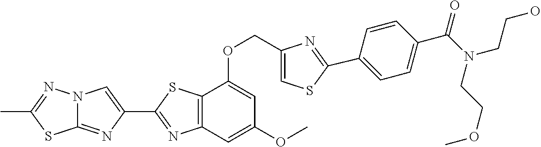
C12=NC(C3=NC4=C(S3)C(OCC3=CSC(C5=CC=C(C(N(CCO)CCOC)=O)C=C5)=N3)=CC(OC)=C4)=CN1N=C(C)S2
